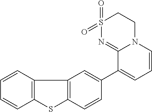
C1S(=O)(=O)N=C2N(C1)C=CC=C2C1=CC2=C(C=C1)SC1=C2C=CC=C1
